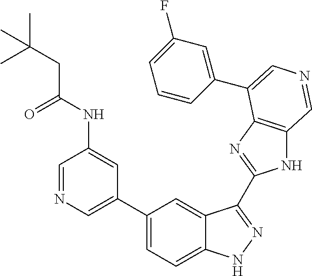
C1(C2=CN=CC(NC(CC(C)(C)C)=O)=C2)=CC=C2C(=C1)C(C1=NC3=C(N1)C=NC=C3C1=CC(F)=CC=C1)=NN2
